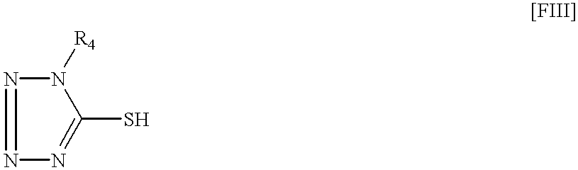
C1(S)=NN=NN1[R4]
